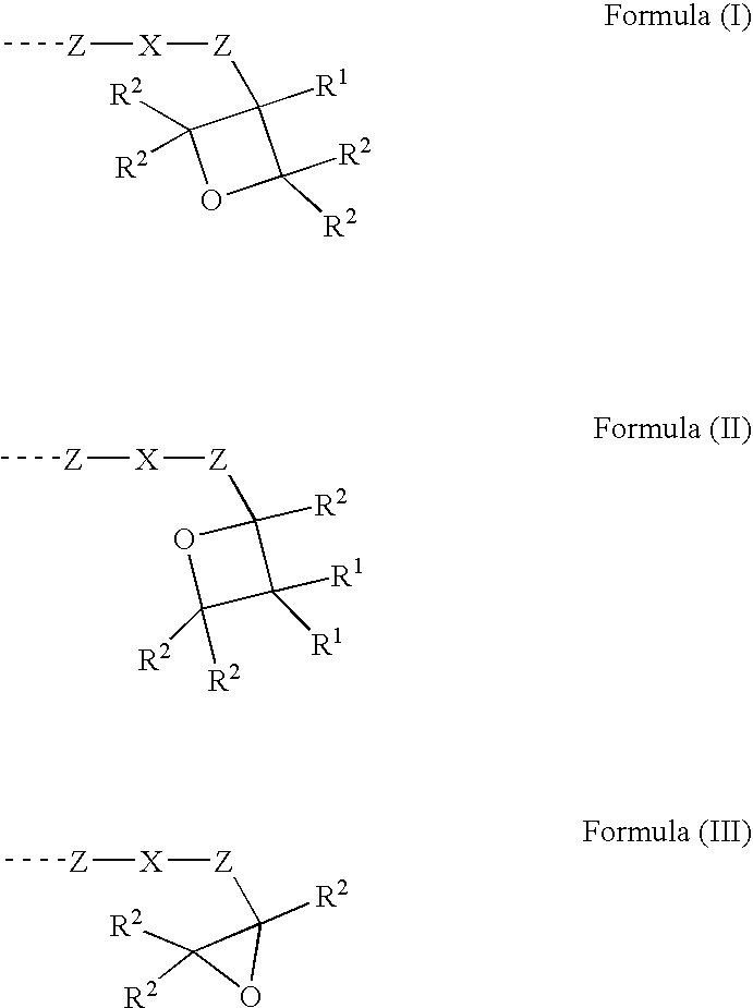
C[Z][X][Z]C1([R1])C([R2])([R2])OC1([R2])[R2].C[Z][X][Z]C1([R2])OC([R2])([R2])C1([R1])[R1].C[Z][X][Z]C1([R2])C([R2])([R2])O1
